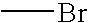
CBr
